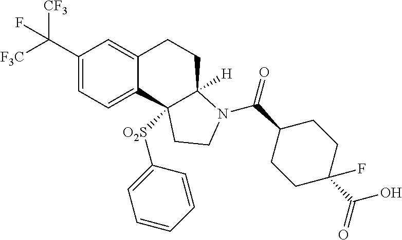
C1(C([F3C])([CF3])F)=CC=C2C(=C1)CCC1([H])C2([O2S]C2=CC=CC=C2)CCN1C(C1CCC(C(O)=O)(F)CC1)=O
